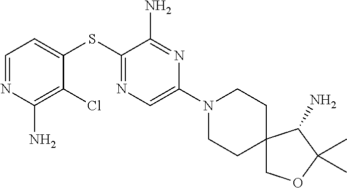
C1=C(SC2=NC=C(N3CCC4(CC3)COC(C)(C)C4N)N=C2N)C(Cl)=C(N)N=C1
